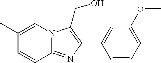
C1=CC2=NC(C3=CC(OC)=CC=C3)=C(CO)N2C=C1C
